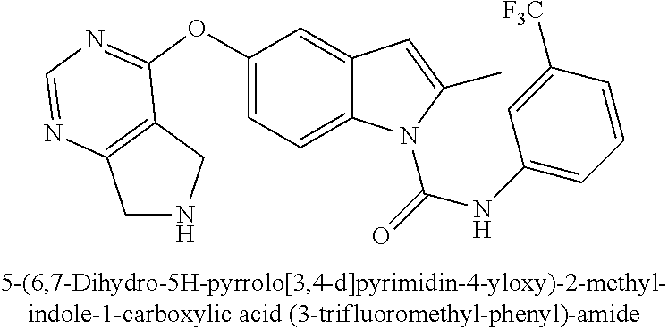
C1(OC2=NC=NC3=C2CNC3)=CC=C2C(=C1)C=C(C)N2C(=O)NC1=CC=CC([CF3])=C1
